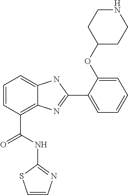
C1=CC(C(NC2=NC=CS2)=O)=C2C(=C1)NC(C1=CC=CC=C1OC1CCNCC1)=N2
